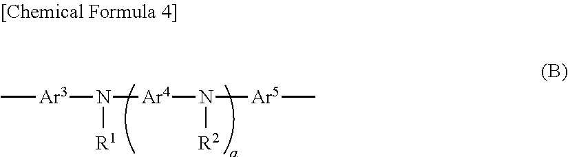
C[Ar3]N([R1])[Ar4]N([R2])[Ar5]C
